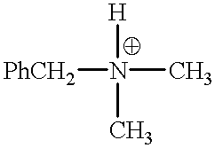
[PhCH2]N(C)([H])C
